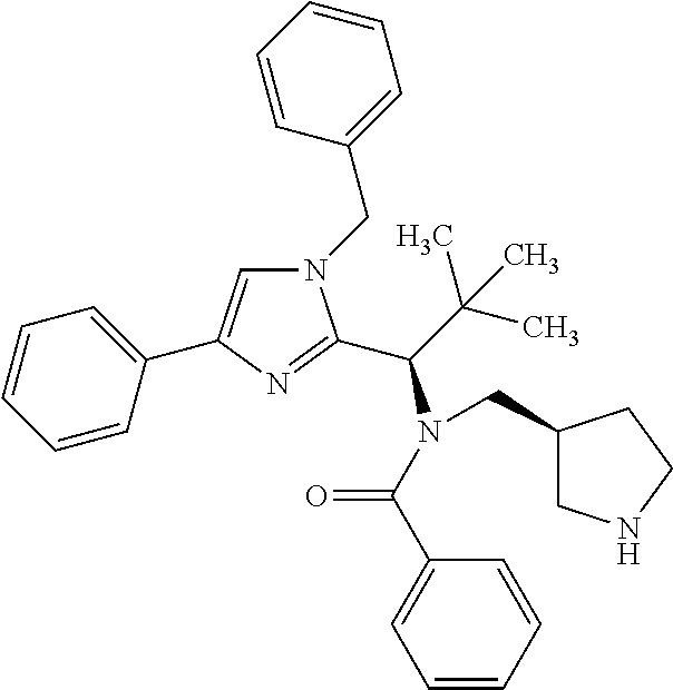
N1(CC2=CC=CC=C2)C=C(C2=CC=CC=C2)N=C1C(C(C)(C)C)N(C(C1=CC=CC=C1)=O)CC1CNCC1
